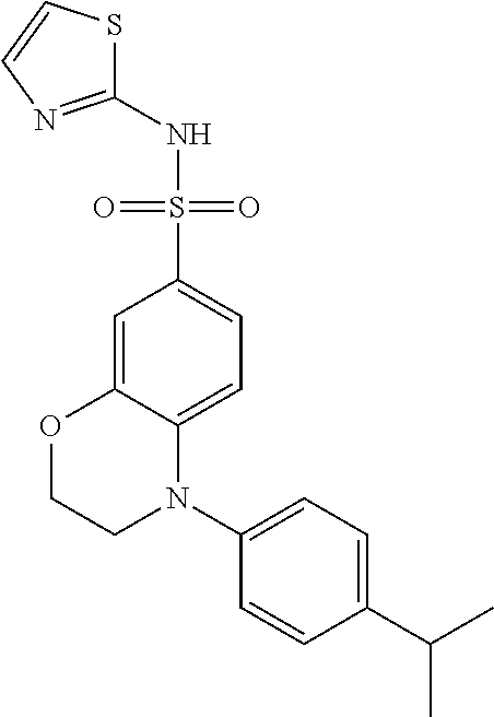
C1=C2C(=CC=C1S(NC1=NC=CS1)(=O)=O)N(C1=CC=C(C(C)C)C=C1)CCO2
